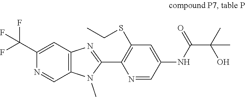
C12=C(C=NC(C(F)(F)F)=C1)N(C)C(C1=C(SCC)C=C(NC(C(C)(O)C)=O)C=N1)=N2
